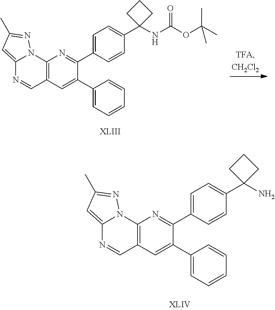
C12=CC(C)=NN1C1=C(C=N2)C=C(C2=CC=CC=C2)C(C2=CC=C(C3(NC(OC(C)(C)C)=O)CCC3)C=C2)=N1.C12=CC(C)=NN1C1=C(C=N2)C=C(C2=CC=CC=C2)C(C2=CC=C(C3(N)CCC3)C=C2)=N1
